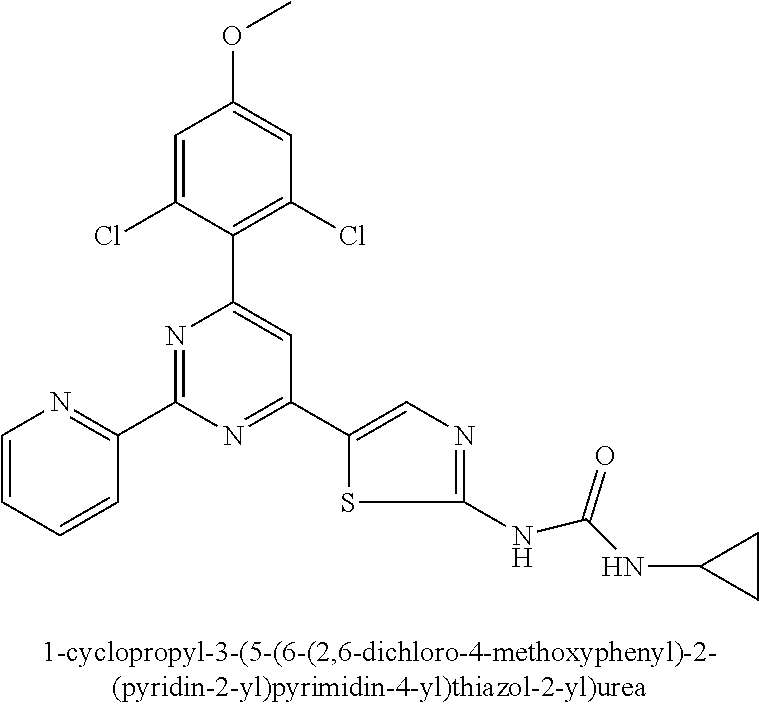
C1=C(Cl)C(C2=CC(C3=CN=C(NC(NC4CC4)=O)S3)=NC(C3=NC=CC=C3)=N2)=C(Cl)C=C1OC
